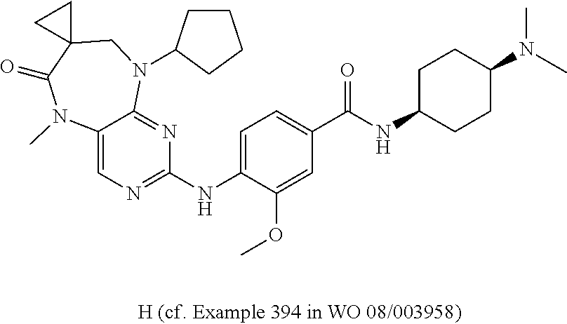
C12=CN=C(NC3=CC=C(C(NC4CCC(N(C)C)CC4)=O)C=C3OC)N=C1N(C1CCCC1)CC1(C(=O)N2C)CC1
